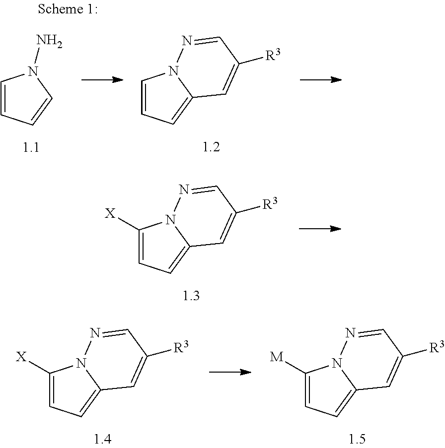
C1([X])=CC=C2N1N=CC([R3])=C2.C1([X])=CC=C2N1N=CC([R3])=C2.C1([M])=CC=C2N1N=CC([R3])=C2.C1=CC=CN1N.C1=CC=C2N1N=CC([R3])=C2
